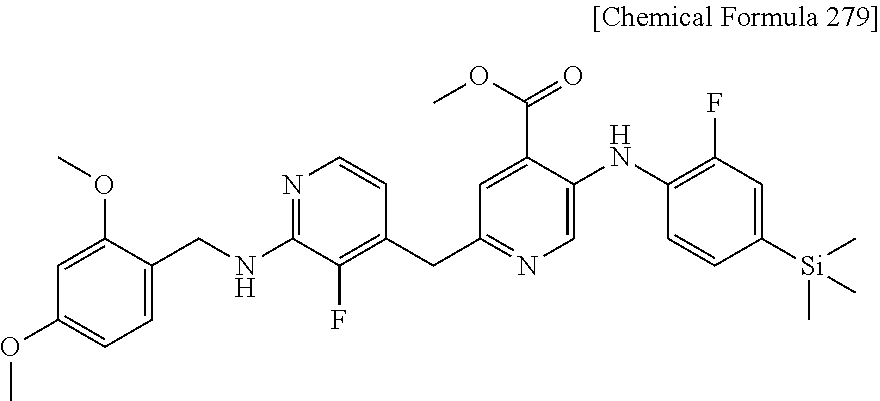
C1(NCC2=CC=C(OC)C=C2OC)=NC=CC(CC2=NC=C(NC3=C(F)C=C([Si](C)(C)C)C=C3)C(C(=O)OC)=C2)=C1F
